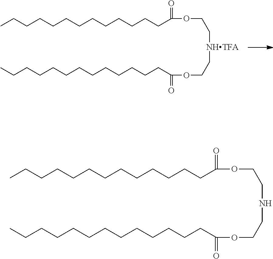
CCCCCCCCCCCCCC(=O)OCC[NHTFA]CCOC(CCCCCCCCCCCCC)=O.CCCCCCCCCCCCCC(=O)OCCNCCOC(CCCCCCCCCCCCC)=O
